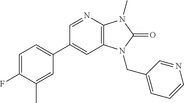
C1=C(F)C(C)=CC(C2=CC3=C(N=C2)N(C)C(=O)N3CC2=CC=CN=C2)=C1
